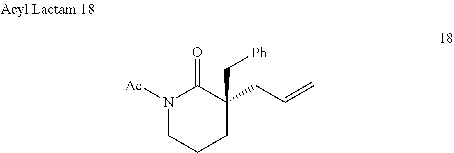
N1([Ac])CCCC(C[Ph])(CC=C)C1=O
